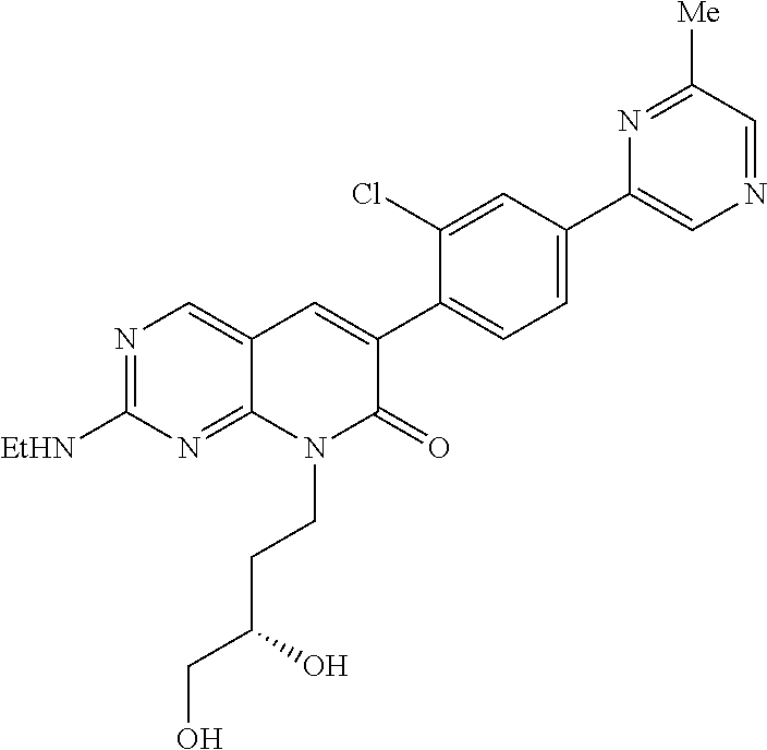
N1=C([EtHN])N=C2C(=C1)C=C(C1=CC=C(C3=CN=CC([Me])=N3)C=C1Cl)C(=O)N2CCC(O)CO
